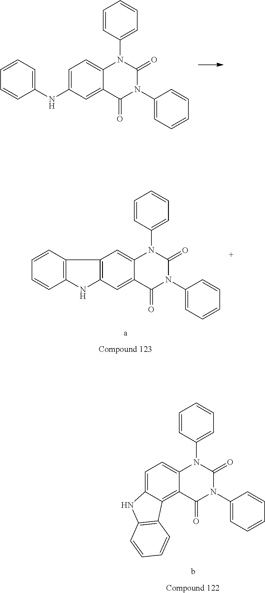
C12=C(C=CC=C1)C1=C(N2)C=C2C(=C1)N(C1=CC=CC=C1)C(=O)N(C1=CC=CC=C1)C2=O.C1(NC2=CC=C3C(=C2)C(=O)N(C2=CC=CC=C2)C(=O)N3C2=CC=CC=C2)=CC=CC=C1.C1=C2C(=C3C(=C1)N(C1=CC=CC=C1)C(=O)N(C1=CC=CC=C1)C3=O)C1=C(N2)C=CC=C1
